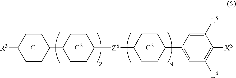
C1CC(C2CCC([R3])CC2)CCC1[Z8]C1CCC(C2=CC([L6])=C([X3])C([L5])=C2)CC1
